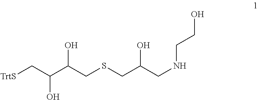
[TrtS]CC(C(CSCC(CNCCO)O)O)O
